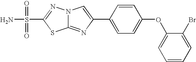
N12C(=NC(C3=CC=C(OC4=CC=CC=C4Br)C=C3)=C1)SC(S(N)(=O)=O)=N2
